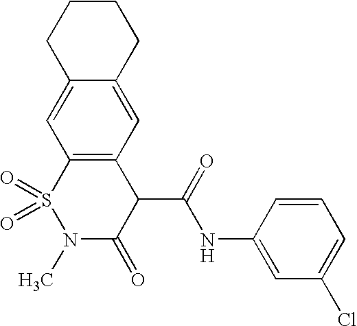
C12=CC3=C(C=C1CCCC2)C(C(=O)NC1=CC(Cl)=CC=C1)C(=O)N(C)S3(=O)=O
